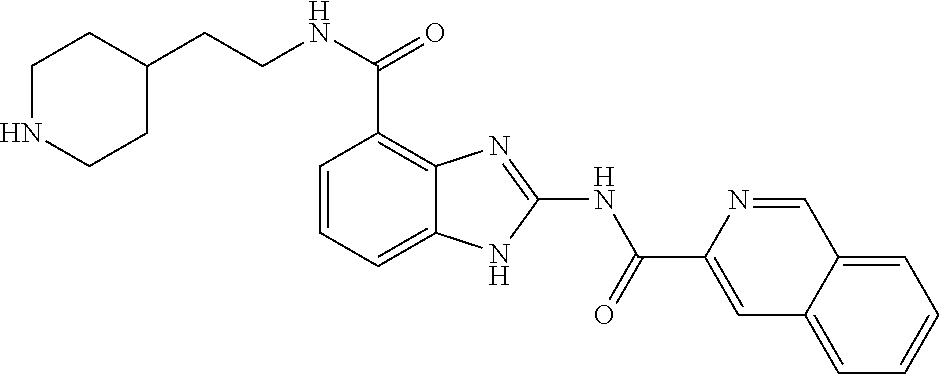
C(NC(C1=C2C(=CC=C1)NC(NC(C1=CC3=CC=CC=C3C=N1)=O)=N2)=O)CC1CCNCC1
